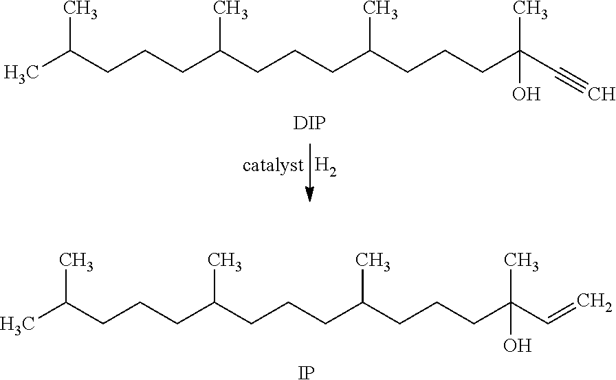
CC(CCCC(CCCC(CCCC(C#C)(C)O)C)C)C.[DIP].[H2].CC(CCCC(CCCC(CCCC(C=C)(C)O)C)C)C.[IP]
